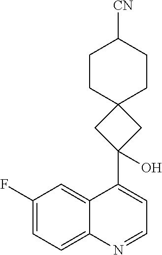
C12=CC=C(F)C=C1C(C1(O)CC3(CCC([CN])CC3)C1)=CC=N2
